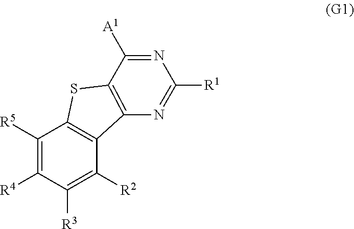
C1([R5])=C([R4])C([R3])=C([R2])C2=C1SC1=C2N=C([R1])N=C1[A1]
